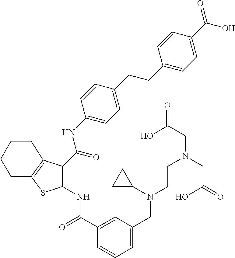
C1(C(=O)NC2=C(C(NC3=CC=C(CCC4=CC=C(C(O)=O)C=C4)C=C3)=O)C3=C(S2)CCCC3)=CC(CN(CCN(CC(=O)O)CC(=O)O)C2CC2)=CC=C1
